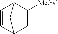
C1=CC2CC([Methyl])C1C2
